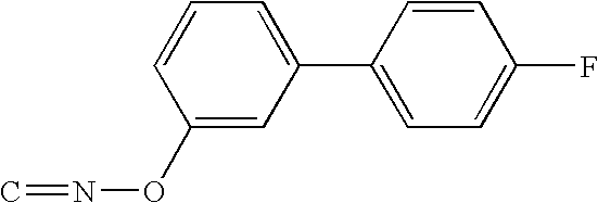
C1(ON=C)=CC(C2=CC=C(F)C=C2)=CC=C1
